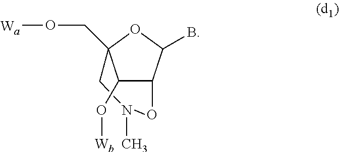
C12C(O[Wb])C(CO[Wa])(OC1B)CN(C)O2
